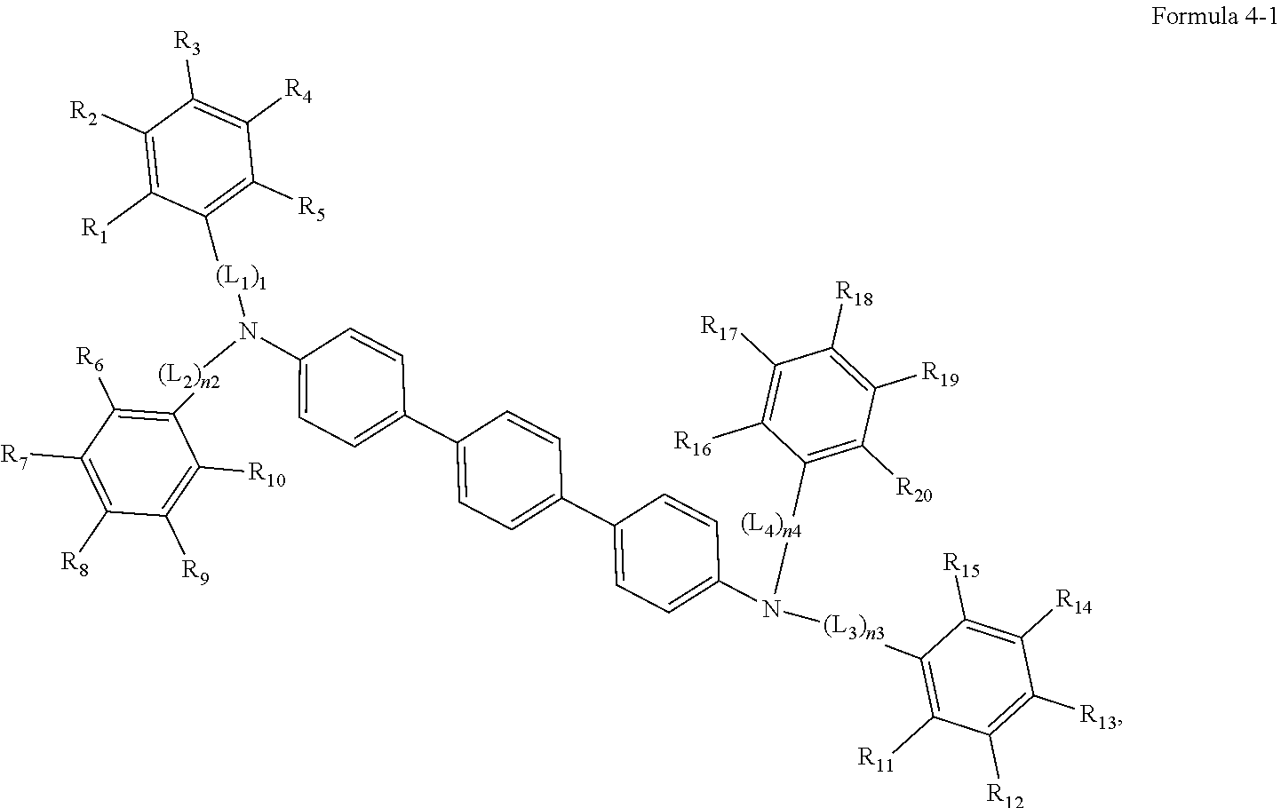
C1([R2])=C([R1])C([(L1)1]N(C2=CC=C(C3=CC=C(C4=CC=C(N([(L4)n4]C5=C([R20])C([R19])=C([R18])C([R17])=C5[R16])[(L3)n3]C5=C([R11])C([R12])=C([R13])C([R14])=C5[R15])C=C4)C=C3)C=C2)[(L2)n2]C2=C([R6])C([R7])=C([R8])C([R9])=C2[R10])=C([R5])C([R4])=C1[R3]
